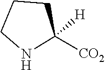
C1CCNC1([H])[CO2]
